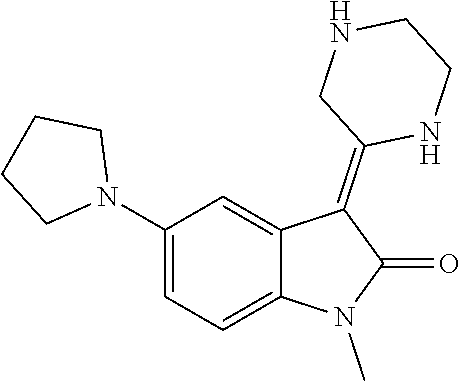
C1(N2CCCC2)=CC=C2C(=C1)C(=C1NCCNC1)C(=O)N2C
